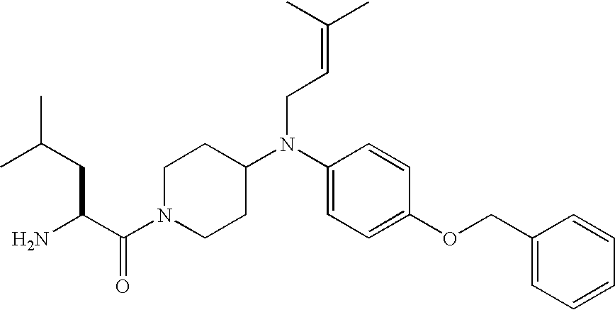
NC(C(N1CCC(N(C2=CC=C(OCC3=CC=CC=C3)C=C2)CC=C(C)C)CC1)=O)CC(C)C
